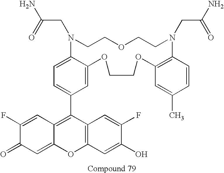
C1=C2C(=CC(C3=C4C(=CC(=O)C(F)=C4)OC4=C3C=C(F)C(O)=C4)=C1)OCCOC1=C(C=CC(C)=C1)N(CC(N)=O)CCOCCN2CC(N)=O
